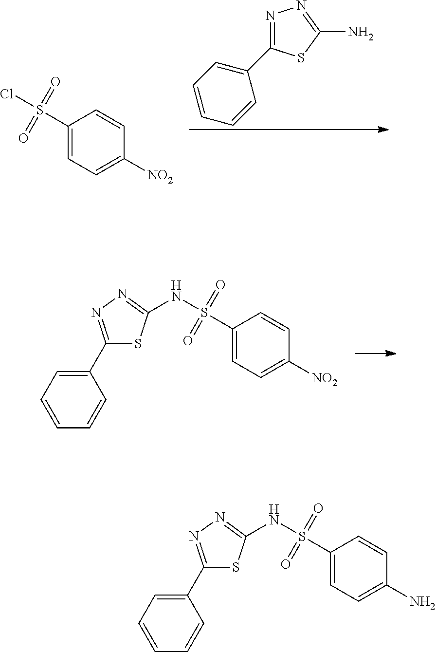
N1=C(C2=CC=CC=C2)SC(N)=N1.C1(S(=O)(=O)Cl)=CC=C([NO2])C=C1.C1(S(=O)(=O)NC2=NN=C(C3=CC=CC=C3)S2)=CC=C([NO2])C=C1.C1(S(=O)(=O)NC2=NN=C(C3=CC=CC=C3)S2)=CC=C(N)C=C1
